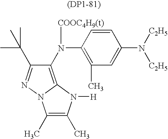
C1(N(C2=C(C)C=C(N([C2H5])[C2H5])C=C2)[COOC4H9(t)])=C2N(N=C1C(C)(C)C)C(C)=C(C)N2[H]
